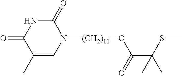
C1(C)=CN([(CH2)11]OC(C(C)(SC)C)=O)C(=O)NC1=O
